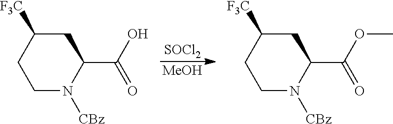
C1C([F3C])CCN([CBz])C1C(OC)=O.C1C([F3C])CCN([CBz])C1C(O)=O.[SOCl2].[MeOH]
